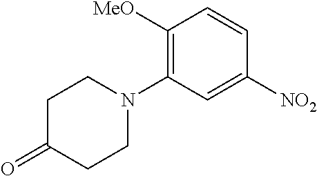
C1(=O)CCN(C2=C([MeO])C=CC([NO2])=C2)CC1
